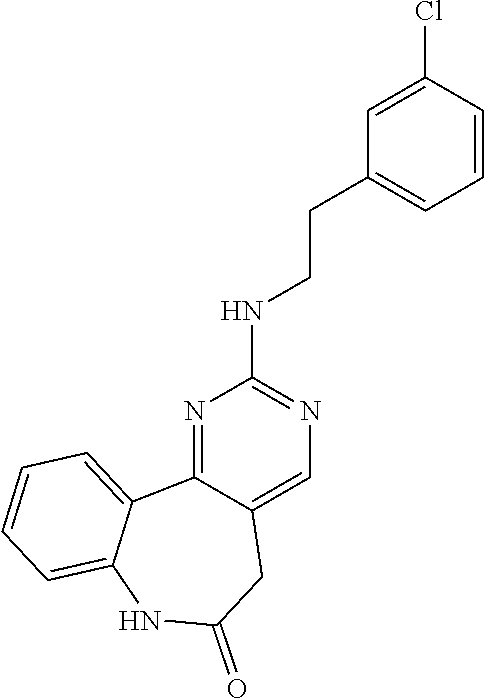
N1=C2C(=CN=C1NCCC1=CC=CC(Cl)=C1)CC(=O)NC1=CC=CC=C21
